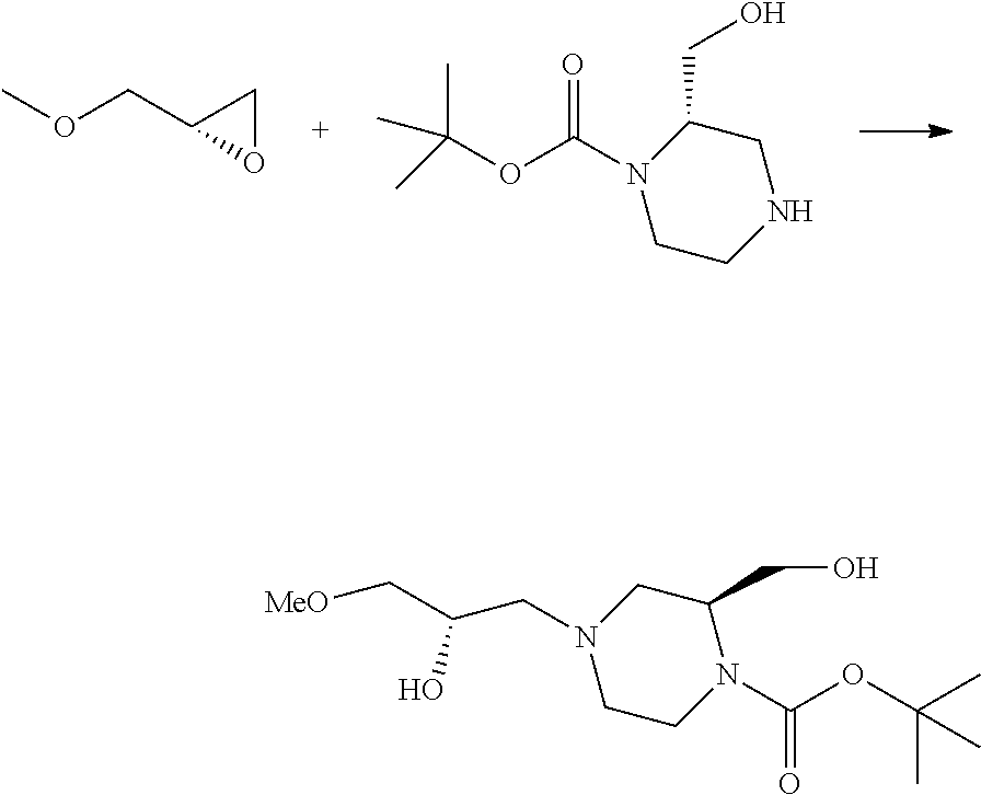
C(OC)C1OC1.C1CNCC(CO)N1C(OC(C)(C)C)=O.N1(CC(C[MeO])O)CCN(C(OC(C)(C)C)=O)C(CO)C1
